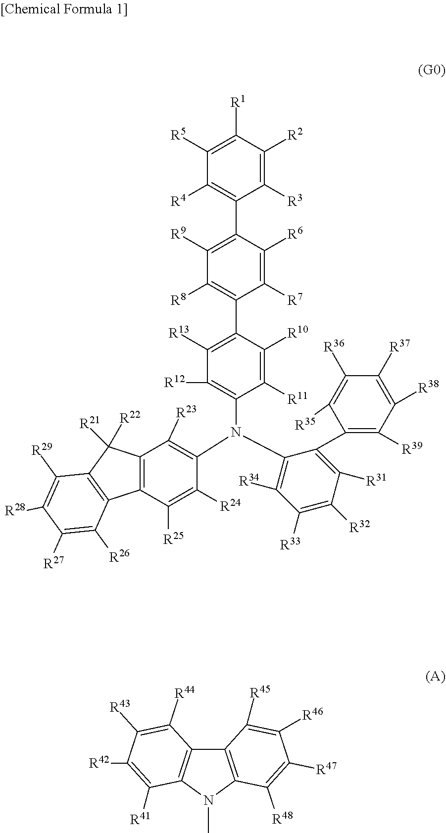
C1([R3])=C([R2])C([R1])=C([R5])C([R4])=C1C1=C([R9])C([R8])=C(C2=C([R13])C([R12])=C(N(C3=C([R23])C4=C(C([R25])=C3[R24])C3=C(C4([R21])[R22])C([R29])=C([R28])C([R27])=C3[R26])C3=C([R34])C([R33])=C([R32])C([R31])=C3C3=C([R39])C([R38])=C([R37])C([R36])=C3[R35])C([R11])=C2[R10])C([R7])=C1[R6].C12=C(C([R45])=C([R46])C([R47])=C1[R48])C1=C(N2C)C([R41])=C([R42])C([R43])=C1[R44]
